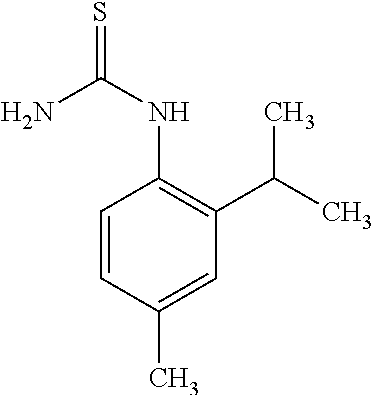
N(C1=C(C(C)C)C=C(C)C=C1)C(N)=S
